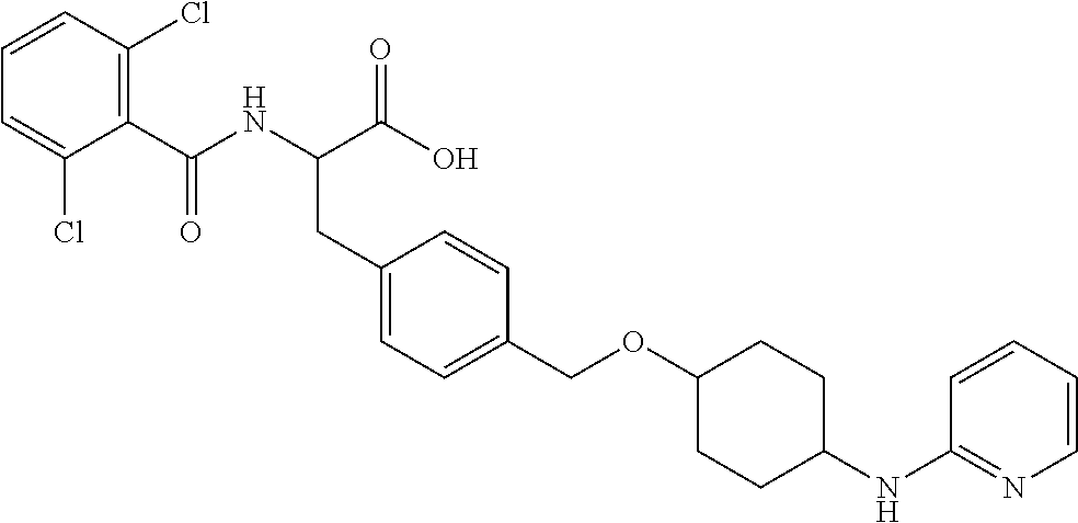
C(C1=C(Cl)C=CC=C1Cl)(NC(C(O)=O)CC1=CC=C(COC2CCC(NC3=NC=CC=C3)CC2)C=C1)=O
